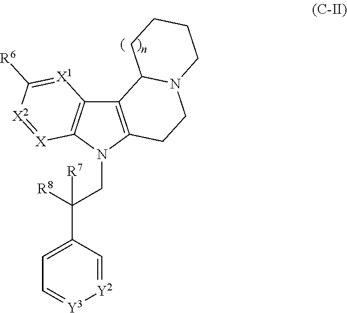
C12=C(N(CC([R8])([R7])C3=CC=[Y3][Y2]=C3)C3=C1[X1]=C([R6])[X2]=[X]3)CCN1C2CCCC1
